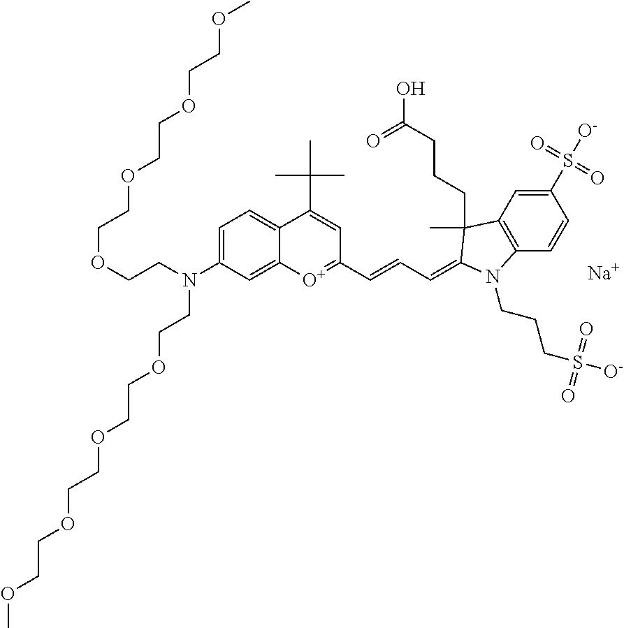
C1=C(N(CCOCCOCCOCCOC)CCOCCOCCOCCOC)C=C2C(=C1)C(C(C)(C)C)=CC(C=CC=C1C(C)(CCCC(O)=O)C3=C(C=CC(S(=O)(=O)[O-])=C3)N1CCCS([O-])(=O)=O)=[O+]2.[Na]
